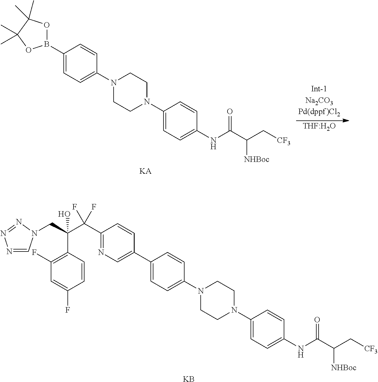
[KB].C1(C2=CN=C(C(C(CN3C=NN=N3)(C3=C(F)C=C(F)C=C3)O)(F)F)C=C2)=CC=C(N2CCN(C3=CC=C(NC(C(C[CF3])[NHBoc])=O)C=C3)CC2)C=C1.[KA].C1(B2OC(C)(C)C(C)(C)O2)=CC=C(N2CCN(C3=CC=C(NC(C(C[CF3])[NHBoc])=O)C=C3)CC2)C=C1.[THF:H2O]
